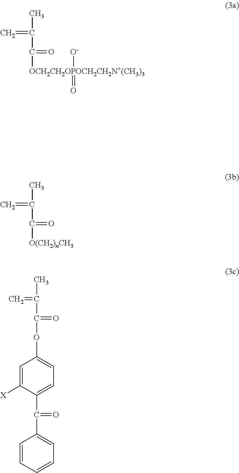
CC(C(=O)[OCH2CH2OPOCH2CH2N+(CH3)3](=O)[O-])=C.CC(C(=O)[O(CH2)nCH3])=C.C=C(C)C(=O)OC1=CC=C(C(=O)C2=CC=CC=C2)C([X])=C1
